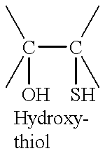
C(C(C)(C)S)(C)(C)O
